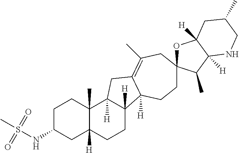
C1C(NS(C)(=O)=O)CC2([H])C(C)(C1)C1([H])C([H])(CC2)C2([H])C(=C(C)CC3(OC4([H])C([H])(C3C)NCC(C)C4)CC2)C1
